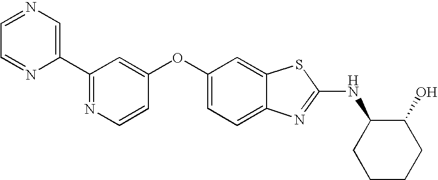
N1=C(C2=CN=CC=N2)C=C(OC2=CC=C3C(=C2)SC(NC2CCCCC2O)=N3)C=C1
